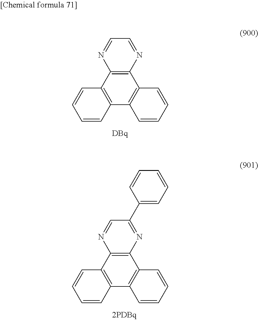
C1=CC2=C(C=C1)C1=C(C3=C2C=CC=C3)N=CC=N1.C1=CC2=C(C=C1)C1=C(C3=C2C=CC=C3)N=C(C2=CC=CC=C2)C=N1
